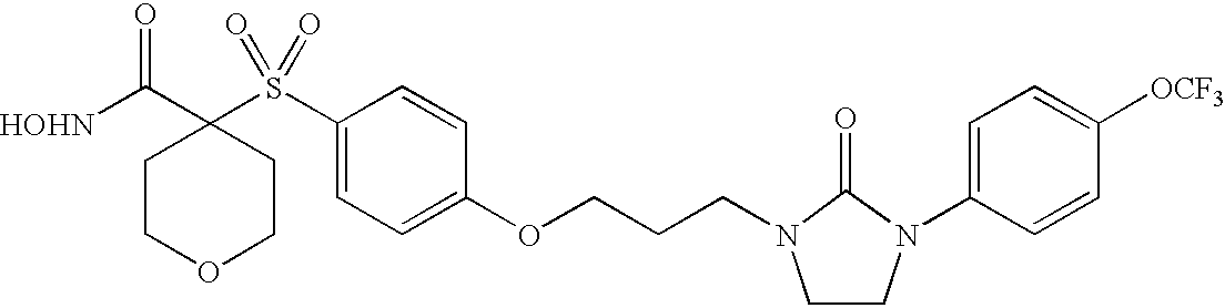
[HOHN]C(C1(S(C2=CC=C(OCCCN3CCN(C4=CC=C([OCF3])C=C4)C3=O)C=C2)(=O)=O)CCOCC1)=O
